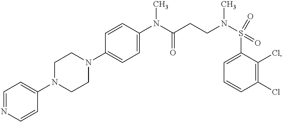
C1(N(C(CCN(S(C2=CC=CC(Cl)=C2Cl)(=O)=O)C)=O)C)=CC=C(N2CCN(C3=CC=NC=C3)CC2)C=C1
